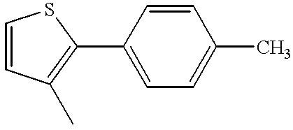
C1(C2=C(C)C=CS2)=CC=C(C)C=C1
